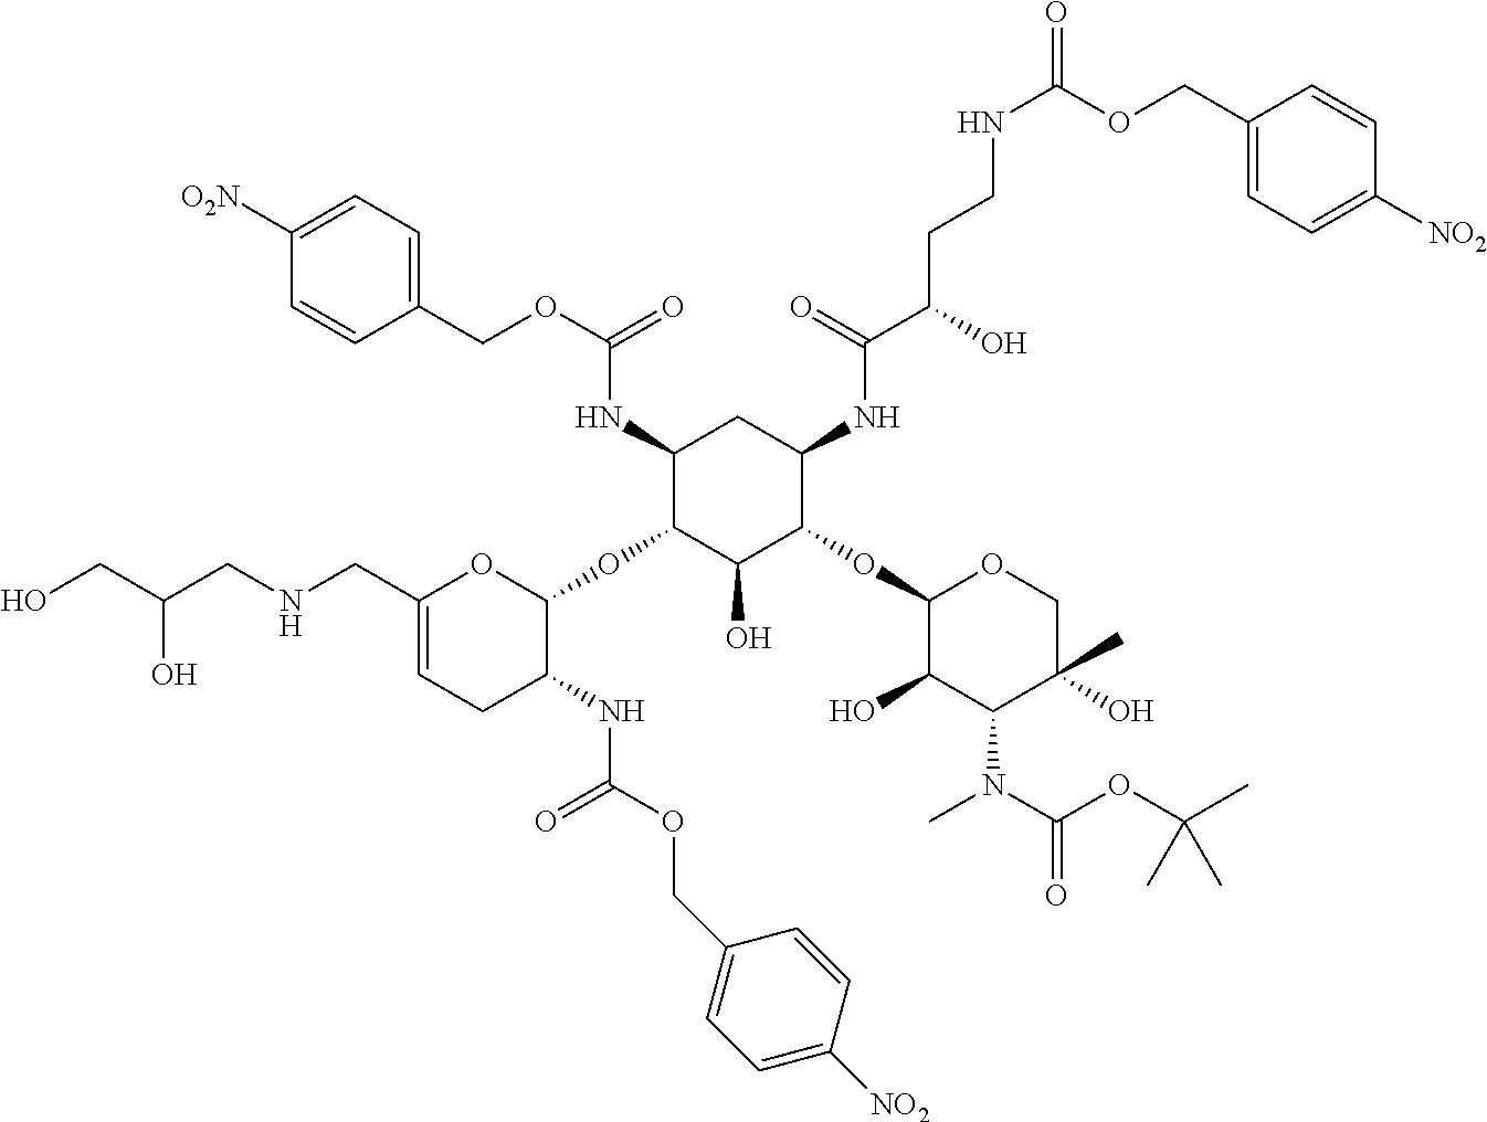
C1(NC(OCC2=CC=C([O2N])C=C2)=O)C(OC2OC(CNCC(CO)O)=CCC2NC(OCC2=CC=C([NO2])C=C2)=O)C(O)C(OC2C(O)C(N(C)C(OC(C)(C)C)=O)C(O)(C)CO2)C(NC(C(CCNC(=O)OCC2=CC=C([NO2])C=C2)O)=O)C1
